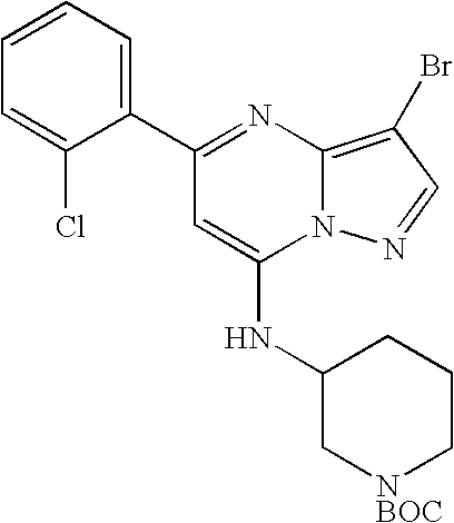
C1(C2=NC3=C(Br)C=NN3C(NC3C[NBOC]CCC3)=C2)=CC=CC=C1Cl
